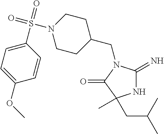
C1(CN2C(=N)NC(C)(CC(C)C)C2=O)CCN(S(=O)(=O)C2=CC=C(OC)C=C2)CC1
